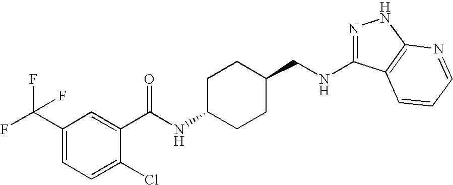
N1=C(NCC2CCC(NC(=O)C3=CC(C(F)(F)F)=CC=C3Cl)CC2)C2=C(N1)N=CC=C2
